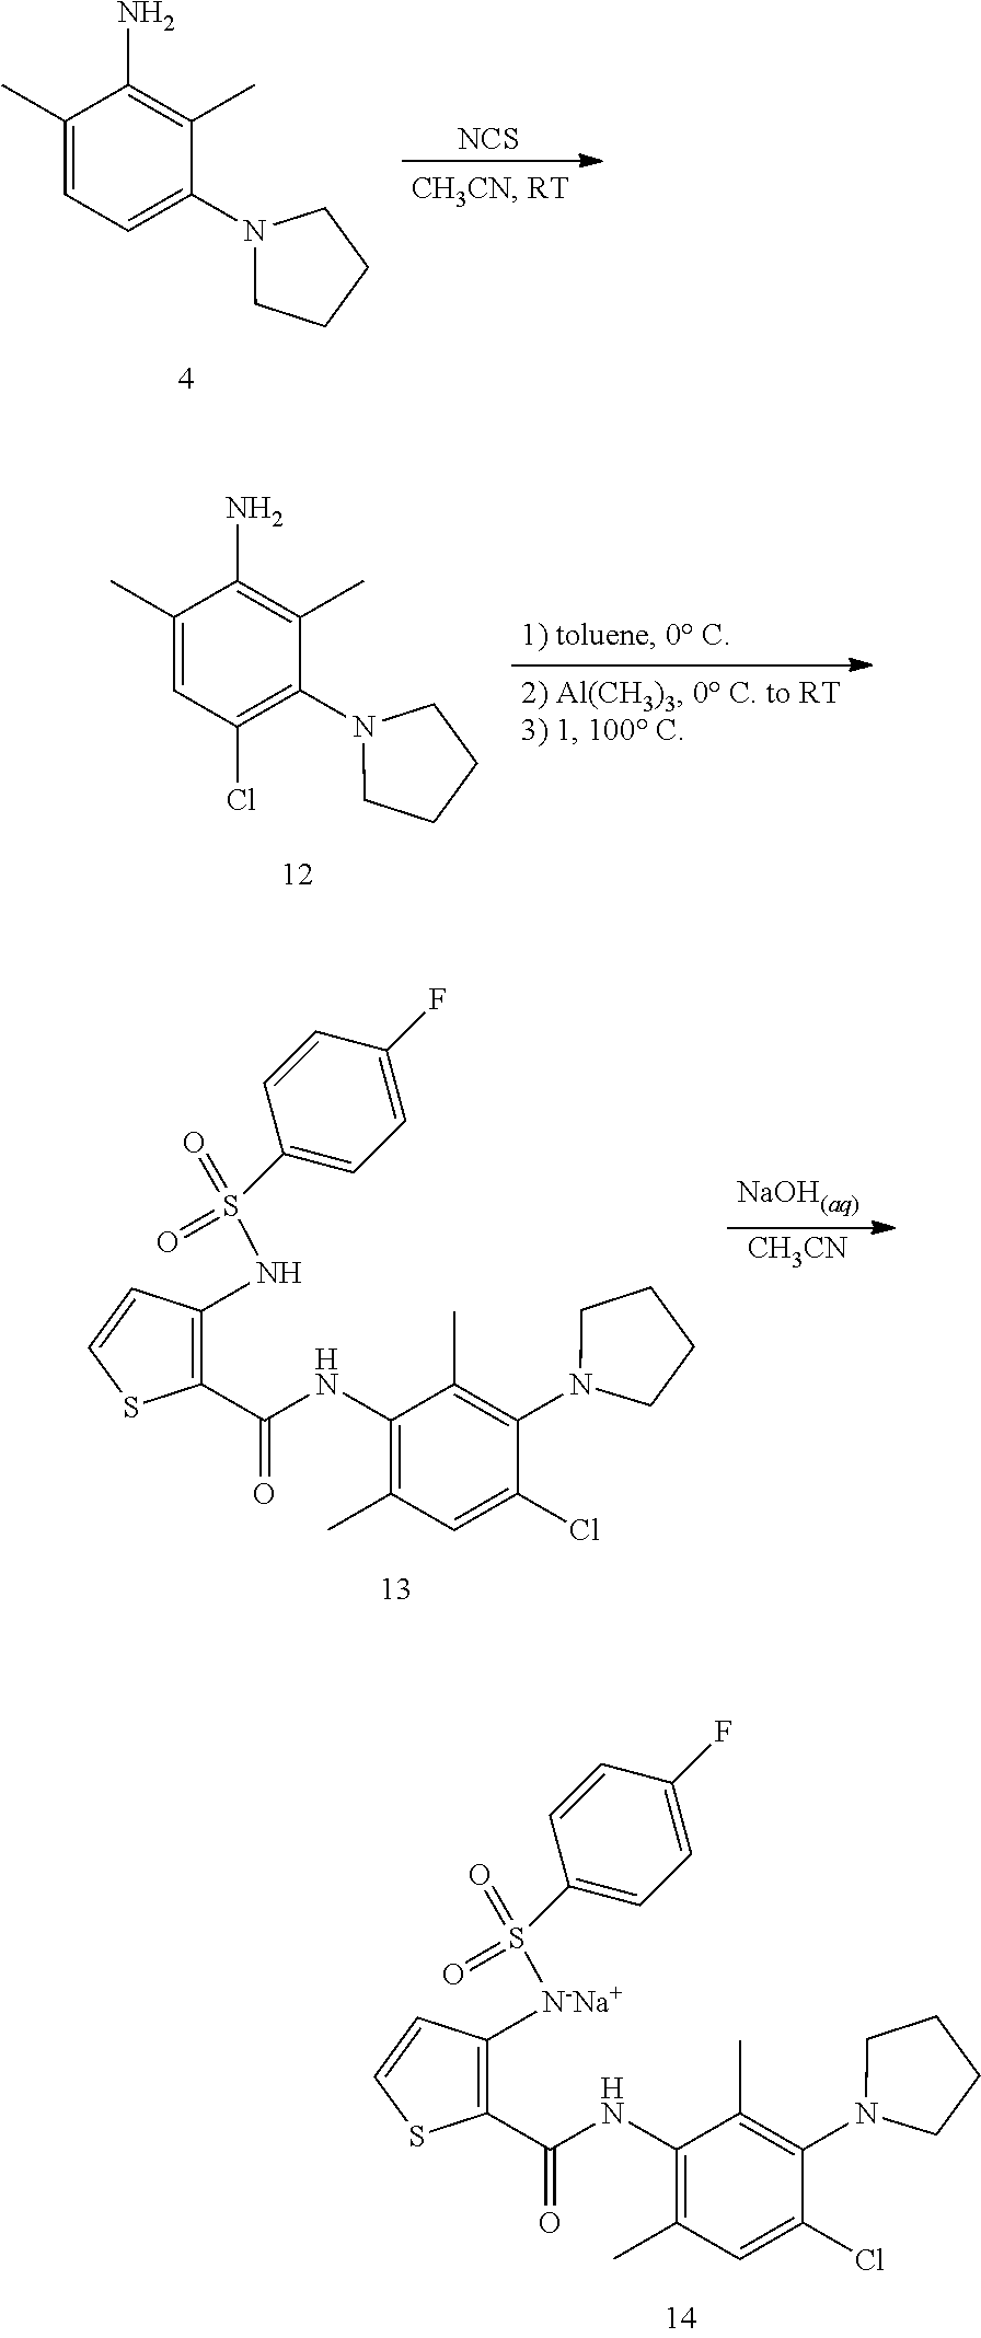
[CH3CN].N(S(=O)(=O)C1=CC=C(F)C=C1)C1=C(C(NC2=C(C)C=C(Cl)C(N3CCCC3)=C2C)=O)SC=C1.[N-Na+](S(=O)(=O)C1=CC=C(F)C=C1)C1=C(C(NC2=C(C)C=C(Cl)C(N3CCCC3)=C2C)=O)SC=C1.C1(C)=CC=C(N2CCCC2)C(C)=C1N.[NCS].C1(C)=CC(Cl)=C(N2CCCC2)C(C)=C1N
